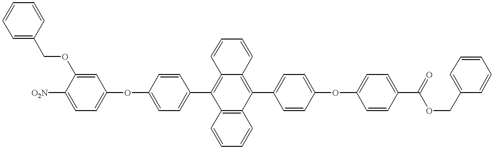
C1=CC=C(COC2=CC(OC3=CC=C(C4=C5C(=C(C6=CC=C(OC7=CC=C(C(OCC8=CC=CC=C8)=O)C=C7)C=C6)C6=C4C=CC=C6)C=CC=C5)C=C3)=CC=C2[O2N])C=C1
